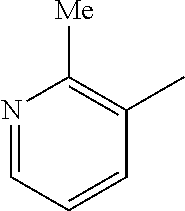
N1=CC=CC(C)=C1[Me]
